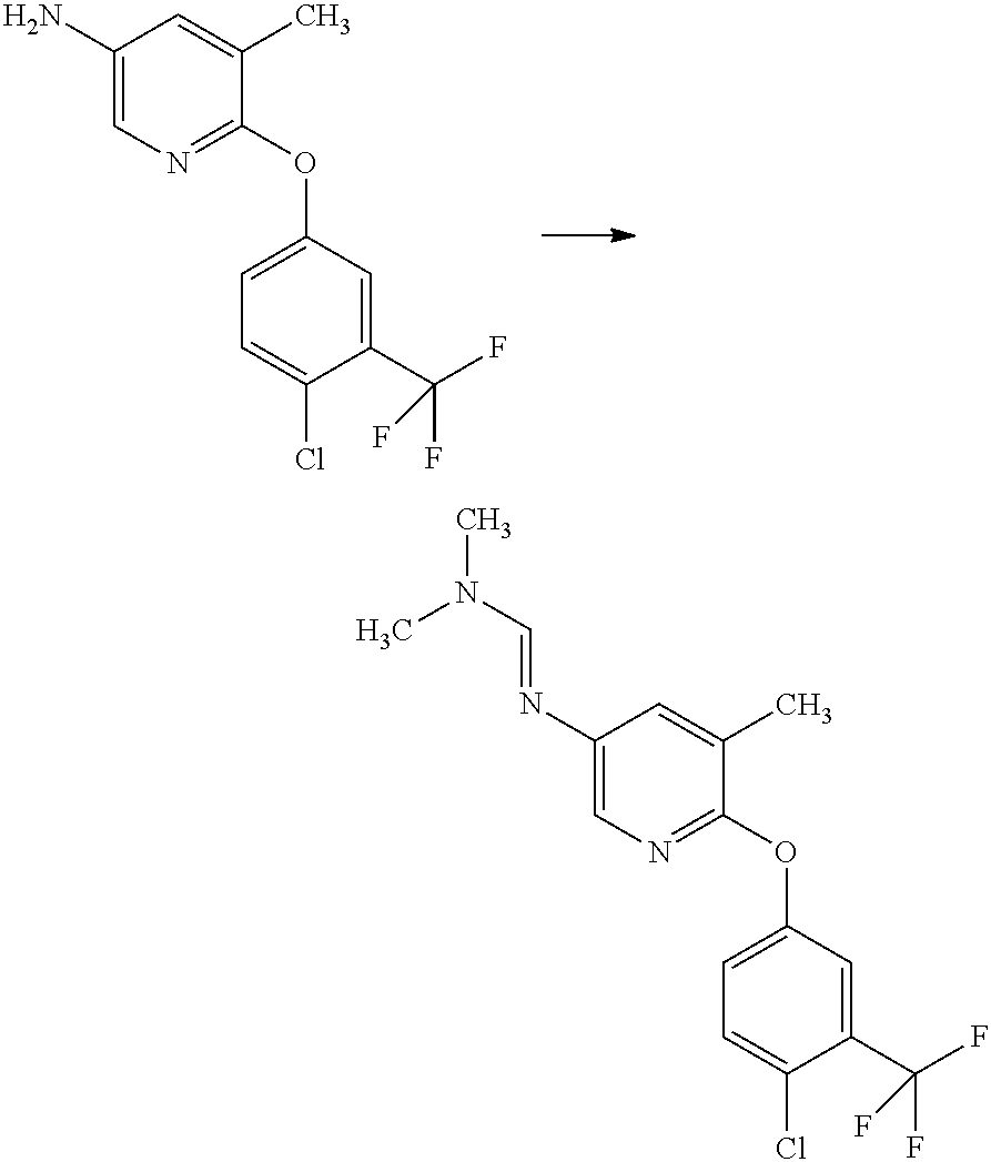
C1(N)=CN=C(OC2=CC=C(Cl)C(C(F)(F)F)=C2)C(C)=C1.C1(N=CN(C)C)=CN=C(OC2=CC=C(Cl)C(C(F)(F)F)=C2)C(C)=C1
